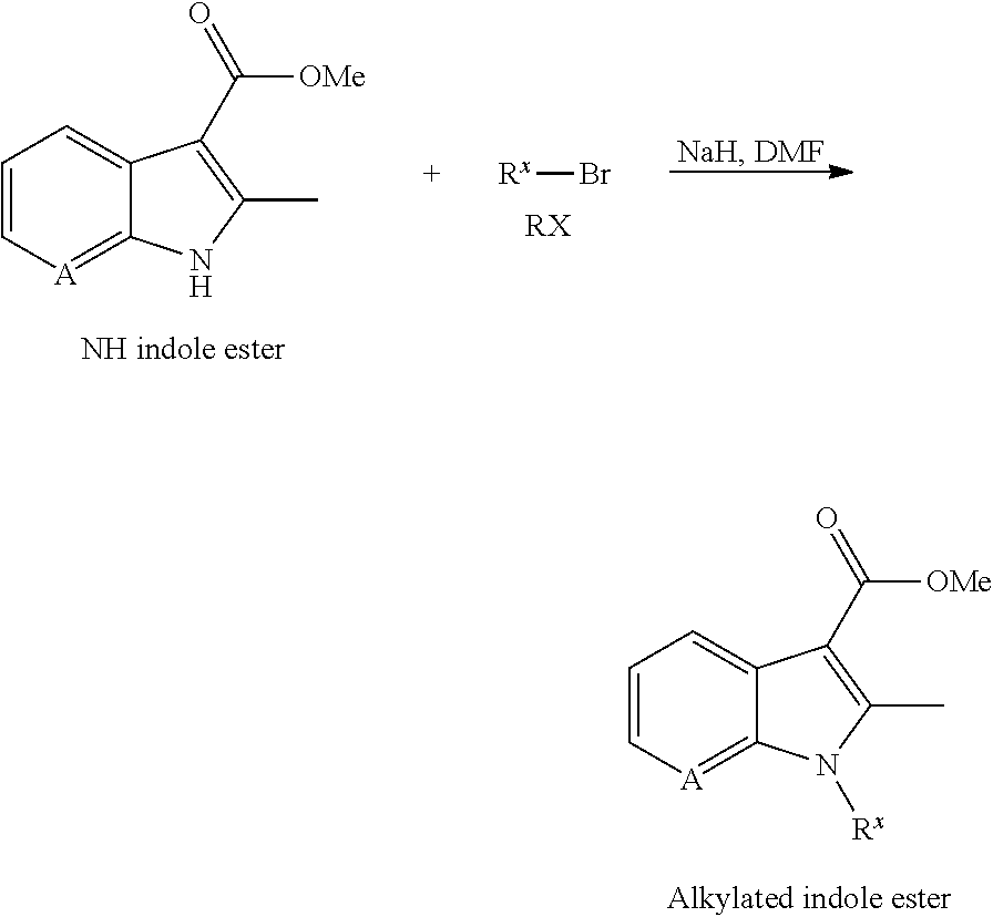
C1=C[A]=C2C(=C1)C(C(=O)[OMe])=C(C)N2[Rx].C1=C[A]=C2C(=C1)C(C(=O)[OMe])=C(C)N2.[Rx]Br.[RX]
